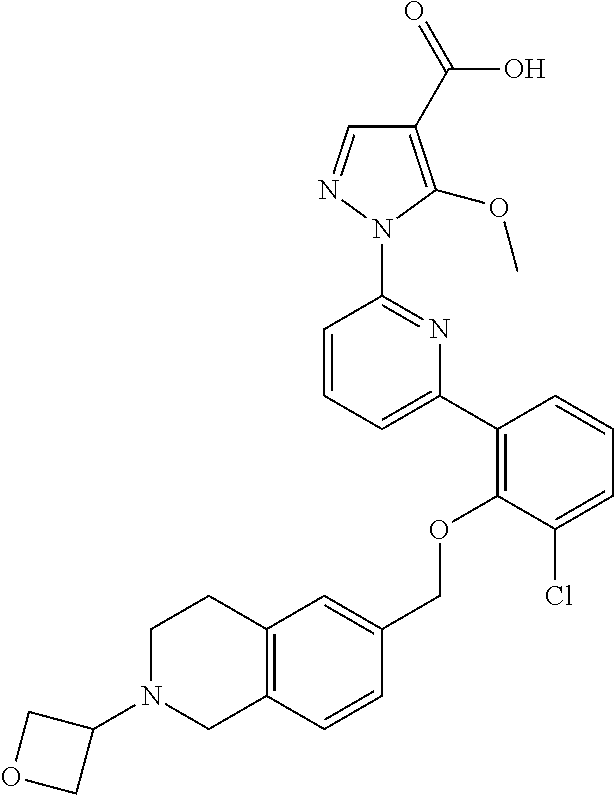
C1(C2=C(OCC3=CC4=C(C=C3)CN(C3COC3)CC4)C(Cl)=CC=C2)=CC=CC(N2N=CC(C(=O)O)=C2OC)=N1
